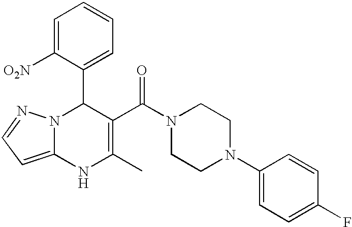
C1=C([O2N])C(C2N3C(=CC=N3)NC(C)=C2C(N2CCN(C3=CC=C(F)C=C3)CC2)=O)=CC=C1
